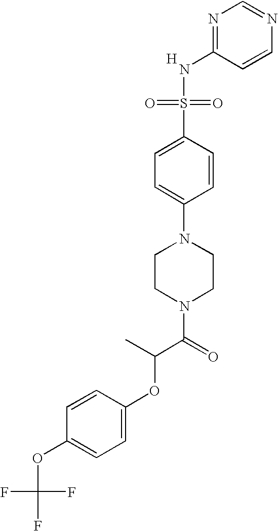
N1=C(NS(=O)(=O)C2=CC=C(N3CCN(C(=O)C(C)OC4=CC=C(OC(F)(F)F)C=C4)CC3)C=C2)C=CN=C1.[H]
